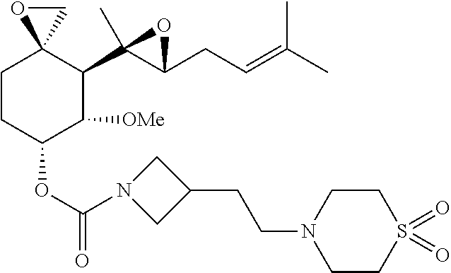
C1CC(OC(=O)N2CC(CCN3CCS(=O)(=O)CC3)C2)C([OMe])C(C2(C)C(CC=C(C)C)O2)C12CO2
